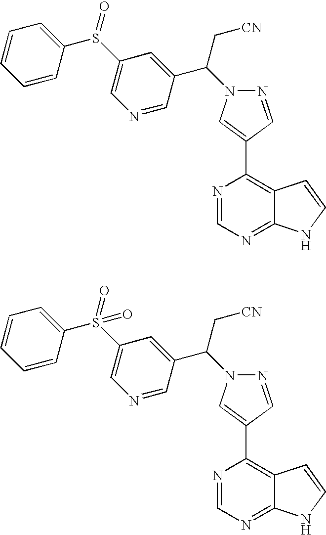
N1=CC(C2=C3C(=NC=N2)NC=C3)=CN1C(C[CN])C1=CC(S(C2=CC=CC=C2)=O)=CN=C1.N1=CC(C2=C3C(=NC=N2)NC=C3)=CN1C(C[CN])C1=CC(S(C2=CC=CC=C2)(=O)=O)=CN=C1
